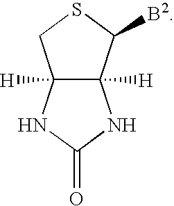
C12([H])C([H])(NC(=O)N1)CSC2[B2]
